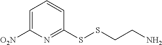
C1=C([O2N])N=C(SSCCN)C=C1
